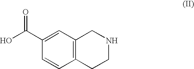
C1=CC2=C(C=C1C(O)=O)CNCC2
